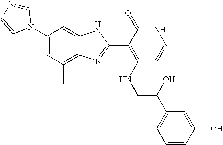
C1(C)=C2C(=CC(N3C=NC=C3)=C1)NC(C1=C(NCC(C3=CC=CC(O)=C3)O)C=CNC1=O)=N2
